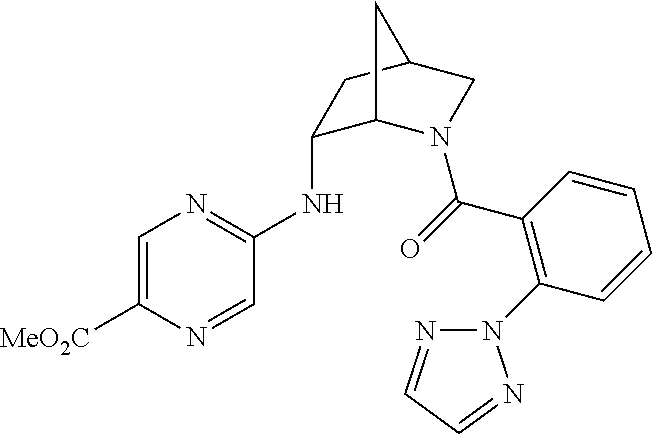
C1=C([MeO2C])N=CC(NC2C3N(C(=O)C4=C(N5N=CC=N5)C=CC=C4)CC(C2)C3)=N1
